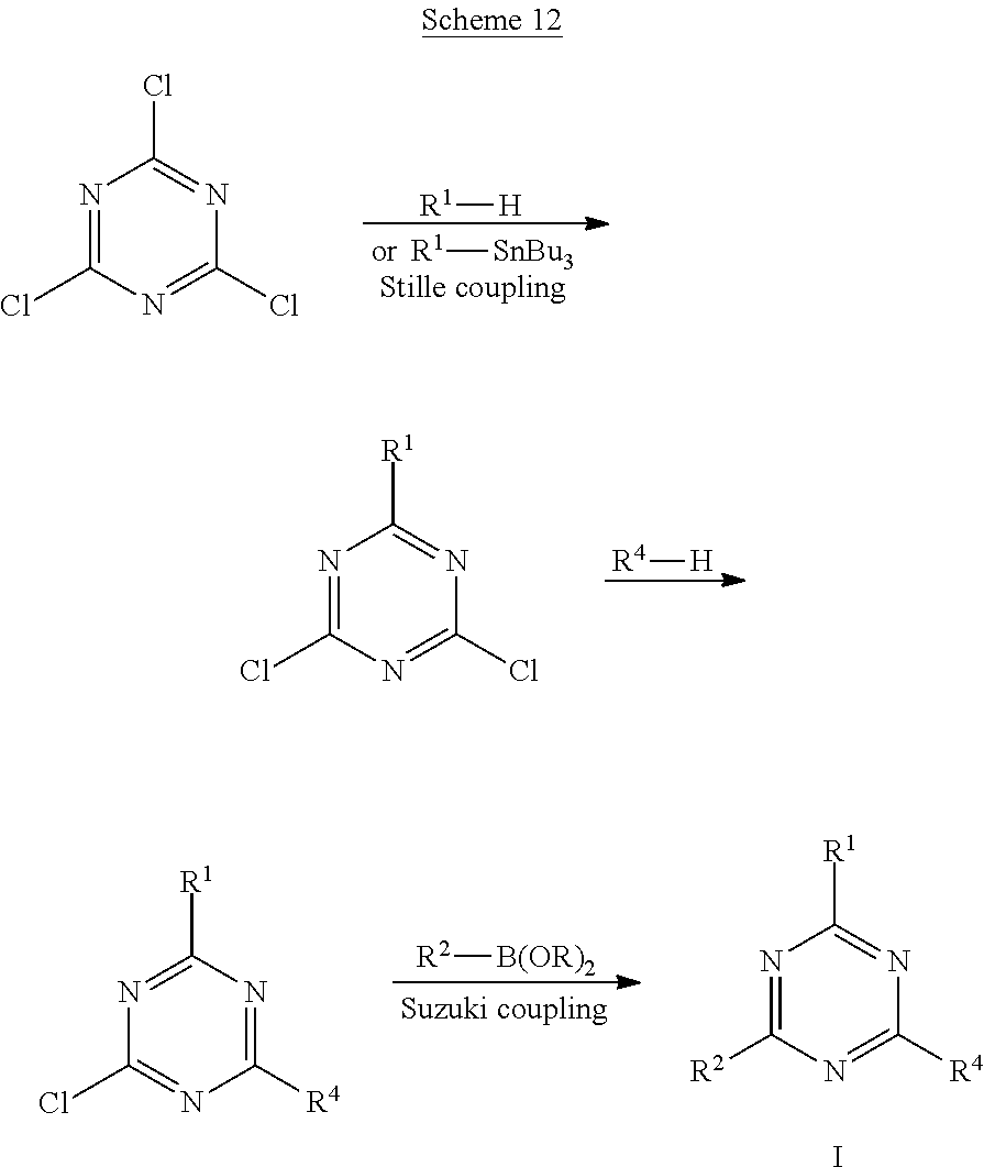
[R1][SnBu3].[R1][H].N1=C(Cl)N=C(Cl)N=C1Cl.[R4][H].N1=C(Cl)N=C(Cl)N=C1[R1].[R2][B(OR)2].N1=C([R2])N=C([R4])N=C1[R1].I.N1=C([R1])N=C([R4])N=C1Cl
